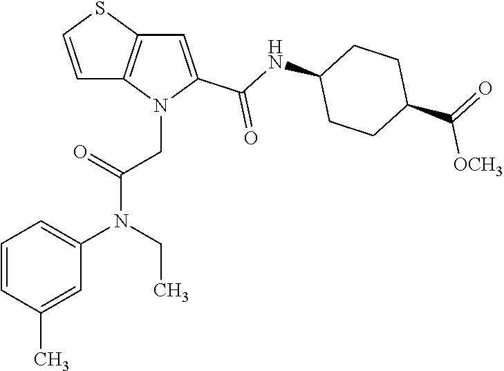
C1=C(C(NC2CCC(C(=O)[OCH3])CC2)=O)N(CC(N(C2=CC=CC(C)=C2)CC)=O)C2=C1SC=C2
